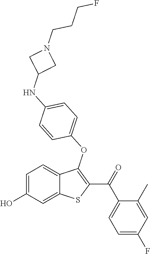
C1=C(O)C=C2C(=C1)C(OC1=CC=C(NC3CN(CCCF)C3)C=C1)=C(C(=O)C1=CC=C(F)C=C1C)S2
